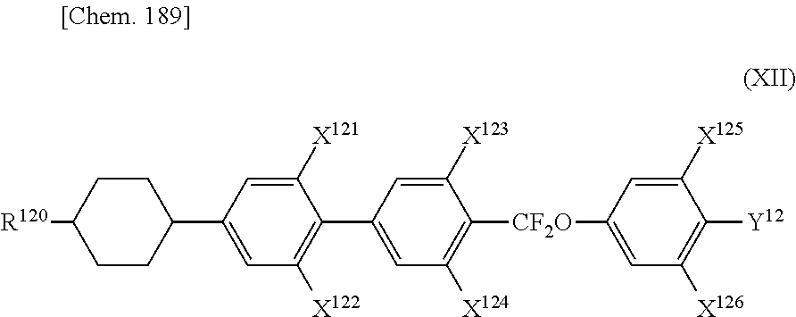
C1([X123])=CC(C2=C([X122])C=C(C3CCC([R120])CC3)C=C2[X121])=CC([X124])=C1[CF2O]C1=CC([X126])=C([Y12])C([X125])=C1
